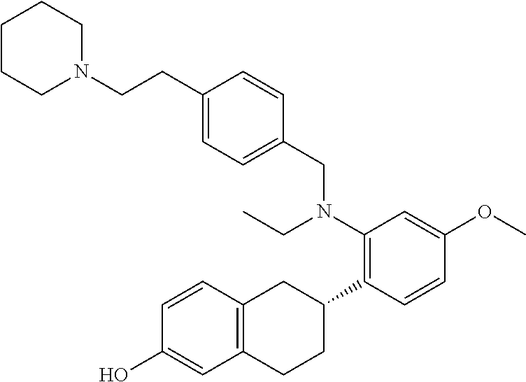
OC1=CC2=C(C=C1)CC(C1=C(N(CC)CC3=CC=C(CCN4CCCCC4)C=C3)C=C(OC)C=C1)CC2
